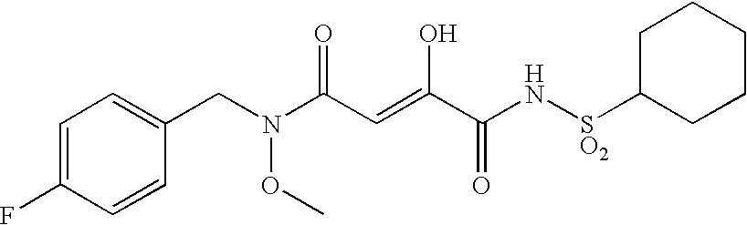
N(CC1=CC=C(F)C=C1)(OC)C(C=C(O)C(N[SO2]C1CCCCC1)=O)=O
